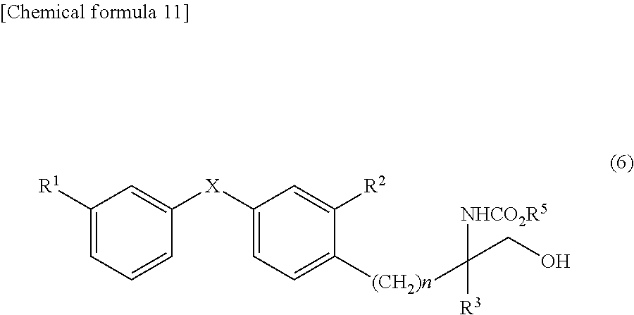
C1([R1])=CC=CC([X]C2=CC=C([(CH2)n]C([NHCO2R5])([R3])CO)C([R2])=C2)=C1
